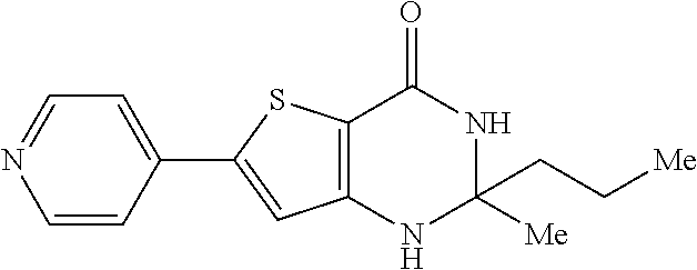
C1=CC(C2=CC3=C(S2)C(=O)NC(CC[Me])([Me])N3)=CC=N1
